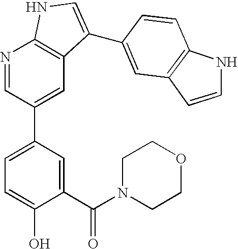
N1=CC(C2=CC=C(O)C(C(N3CCOCC3)=O)=C2)=CC2=C1NC=C2C1=CC2=C(C=C1)NC=C2
